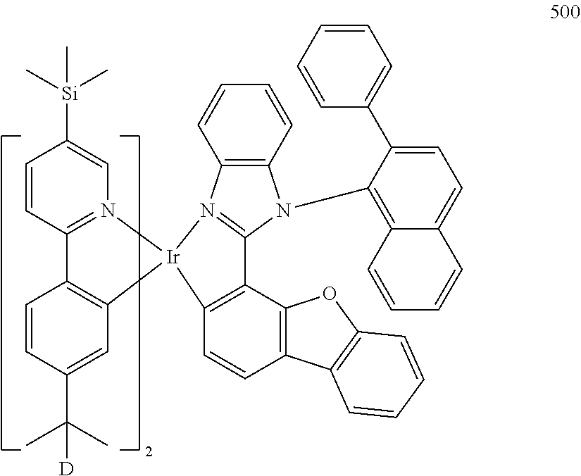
C1=CC2=N(C=C1[Si](C)(C)C)[Ir]1(C3=C2C=CC(C(C)(C)[D])=C3)N2=C(N(C3=C4C(=CC=C3C3=CC=CC=C3)C=CC=C4)C3=C2C=CC=C3)C2=C1C=CC1=C2OC2=C1C=CC=C2
